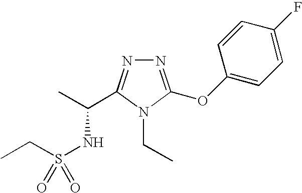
N1=C(OC2=CC=C(F)C=C2)N(CC)C(C(C)NS(=O)(CC)=O)=N1
